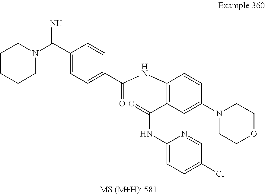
C1(C(=N)N2CCCCC2)=CC=C(C(NC2=C(C(NC3=CC=C(Cl)C=N3)=O)C=C(N3CCOCC3)C=C2)=O)C=C1
